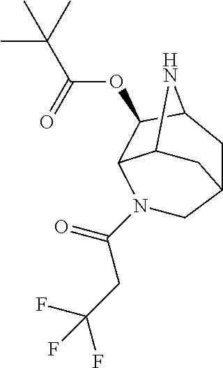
N1(C(=O)CC(F)(F)F)CC2CC3C(OC(C(C)(C)C)=O)C1C(C2)N3
